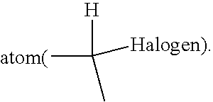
C([atom(])([Halogen)])([H])C
